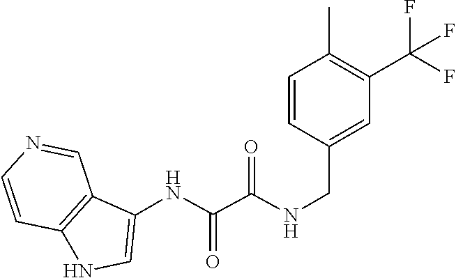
C1(NC(=O)C(=O)NCC2=CC(C(F)(F)F)=C(C)C=C2)=CNC2=C1C=NC=C2
